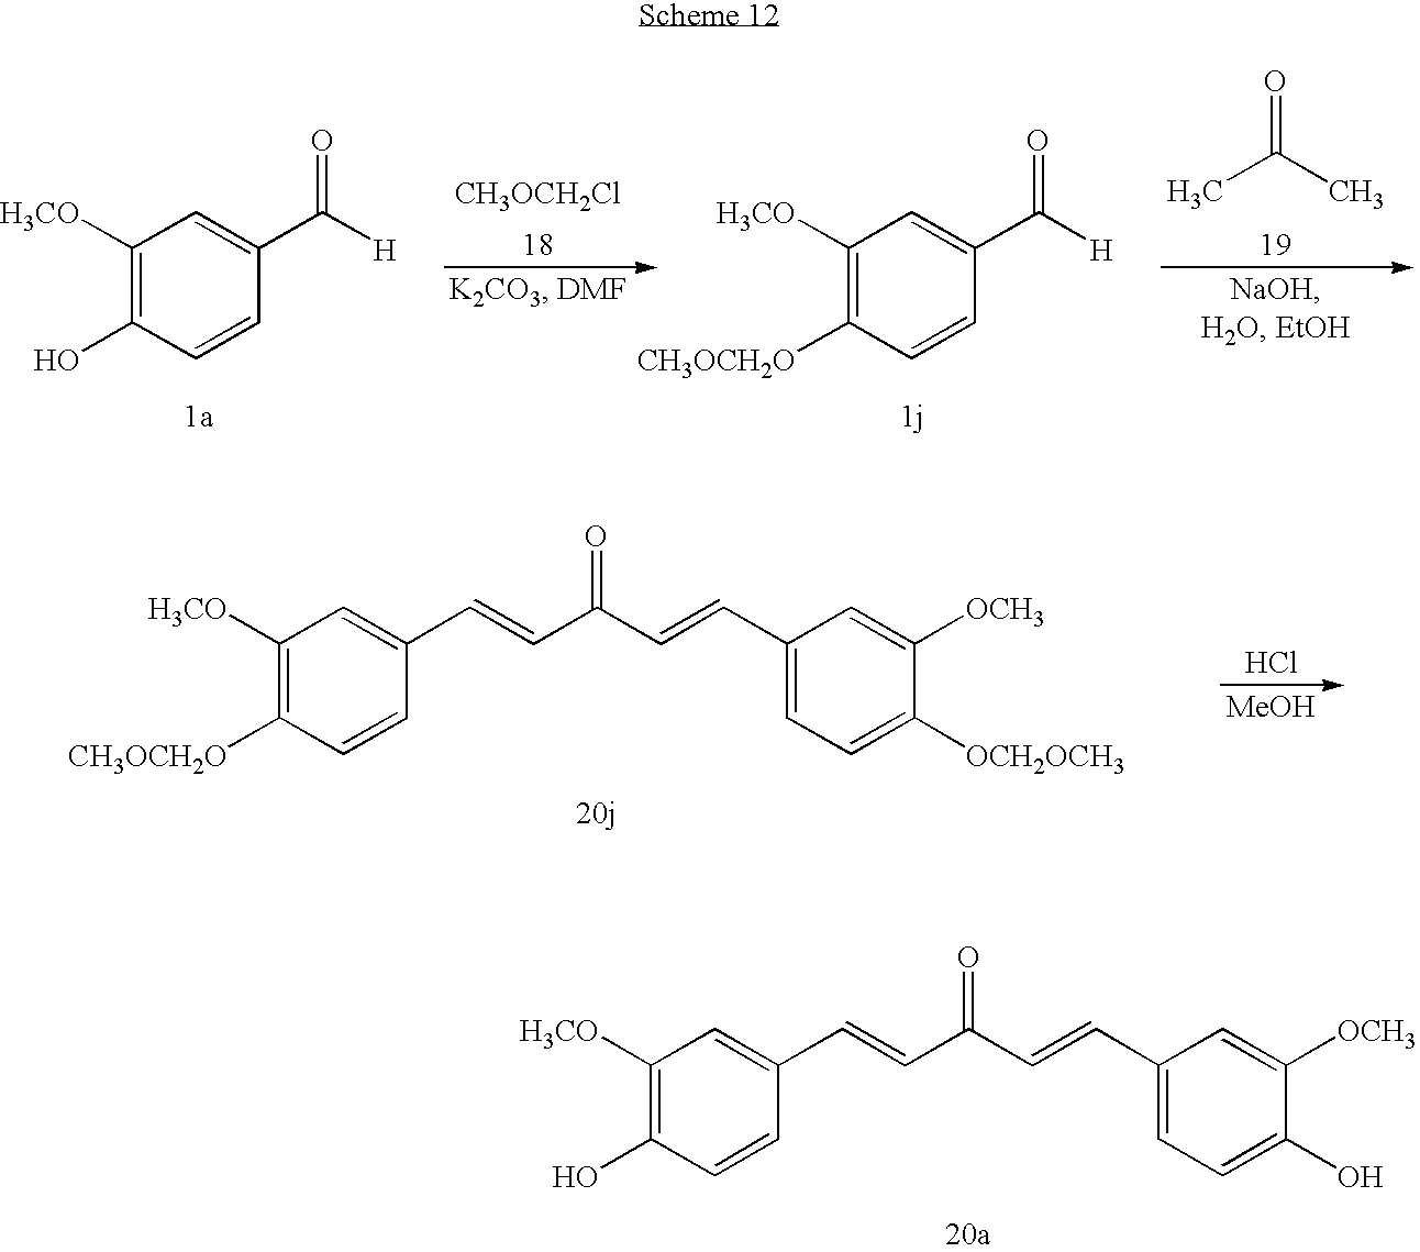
C1([H3CO])=C(O)C=CC(C([H])=O)=C1.[CH3OCH2Cl].C1([H3CO])=C([CH3OCH2O])C=CC(C([H])=O)=C1.O=C(C)C.Cl.[MeOH].C1([H3CO])=C([CH3OCH2O])C=CC(C=CC(C=CC2=CC=C([OCH2OCH3])C([OCH3])=C2)=O)=C1.C1([H3CO])=C(O)C=CC(C=CC(C=CC2=CC=C(O)C([OCH3])=C2)=O)=C1
